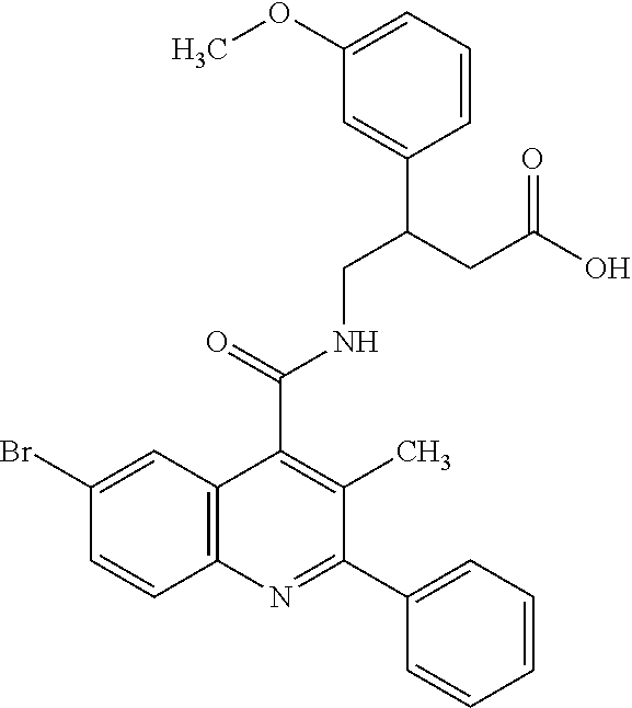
C1=CC2=C(C=C1Br)C(C(=O)NCC(CC(O)=O)C1=CC(OC)=CC=C1)=C(C)C(C1=CC=CC=C1)=N2
